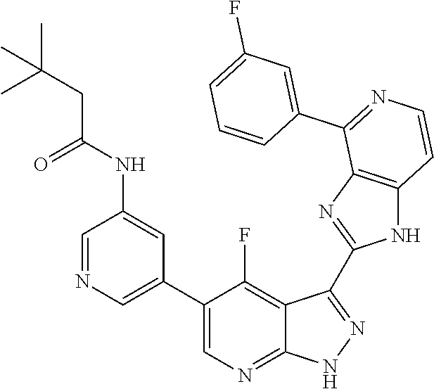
C1=NC=C(C2=CN=C3C(=C2F)C(C2=NC4=C(N2)C=CN=C4C2=CC(F)=CC=C2)=NN3)C=C1NC(CC(C)(C)C)=O
